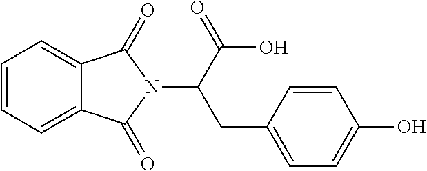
C1=CC=C2C(=C1)C(=O)N(C(C(=O)O)CC1=CC=C(O)C=C1)C2=O
